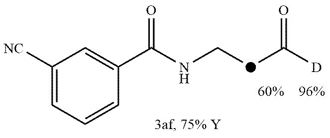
C1([CN])=CC=CC(C(NC[d]C([D])=O)=O)=C1
